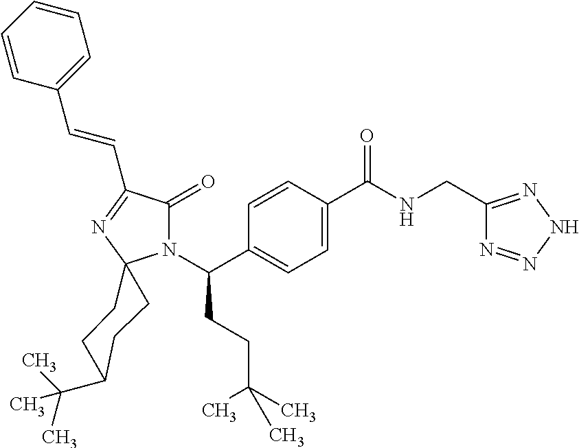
C1=C(C(=O)NCC2=NNN=N2)C=CC(C(N2C(=O)C(C=CC3=CC=CC=C3)=NC23CCC(C(C)(C)C)CC3)CCC(C)(C)C)=C1
